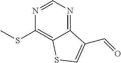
C1(SC)=C2C(=NC=N1)C(C=O)=CS2
